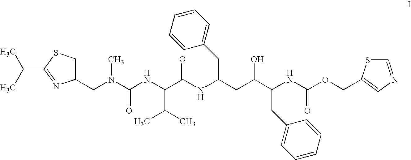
CC(C)C1=NC(CN(C(NC(C(=O)NC(CC(C(CC2=CC=CC=C2)NC(=O)OCC2=CN=CS2)O)CC2=CC=CC=C2)C(C)C)=O)C)=CS1
